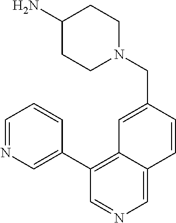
C1(C2=CN=CC=C2)=C2C(=CN=C1)C=CC(CN1CCC(N)CC1)=C2
